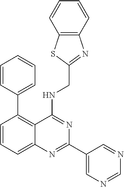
C1=CC=CC=C1C1=C2C(=CC=C1)N=C(C1=CN=CN=C1)N=C2NCC1=NC2=C(C=CC=C2)S1
